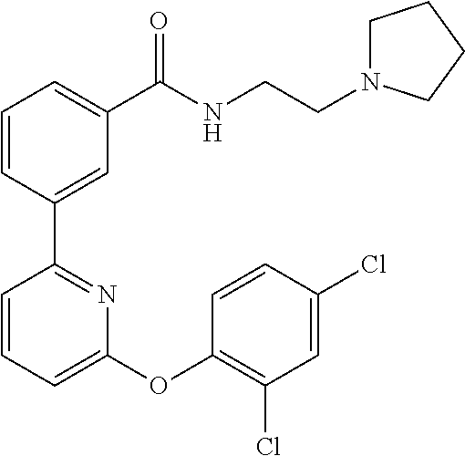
C1=CC(C2=NC(OC3=C(Cl)C=C(Cl)C=C3)=CC=C2)=CC(C(NCCN2CCCC2)=O)=C1
